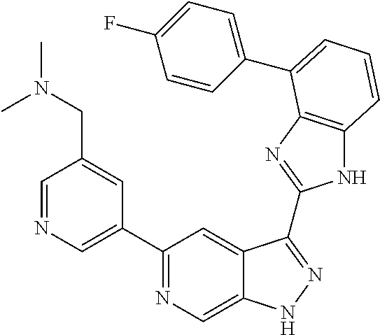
C1=NC=C(C2=NC=C3C(=C2)C(C2=NC4=C(N2)C=CC=C4C2=CC=C(F)C=C2)=NN3)C=C1CN(C)C
